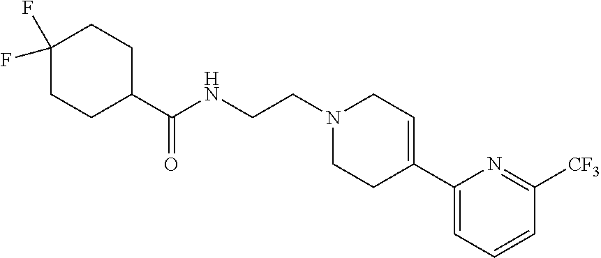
C1(C2=CCN(CCNC(C3CCC(F)(F)CC3)=O)CC2)=CC=CC([CF3])=N1
